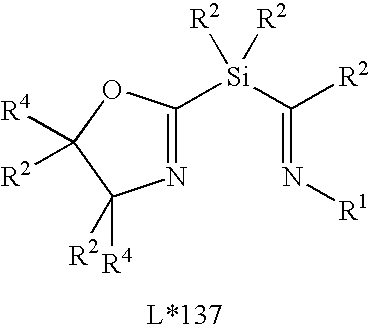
N(=C([R2])[Si](C1=NC([R2])([R4])C([R4])([R2])O1)([R2])[R2])[R1]
